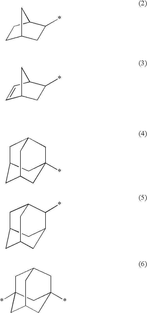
C1C2CC(*)C(C1)C2.C1=CC2C(*)CC1C2.C1C2CC3CC(*)(CC1C3)C2.C1C2CC3CC(C(*)C1C3)C2.C1C2(*)CC3CC(*)(CC1C3)C2
